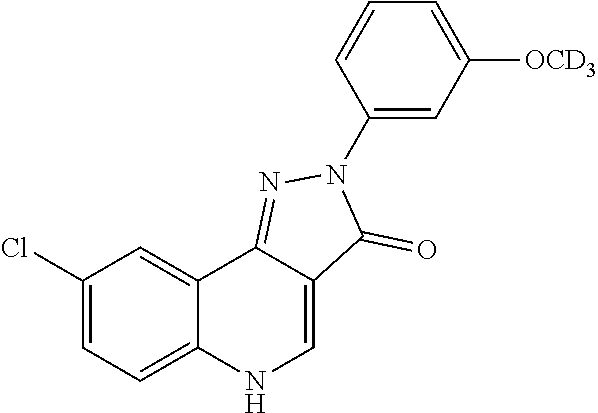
N1=C2C(=CNC3=CC=C(Cl)C=C23)C(=O)N1C1=CC([OCD3])=CC=C1
